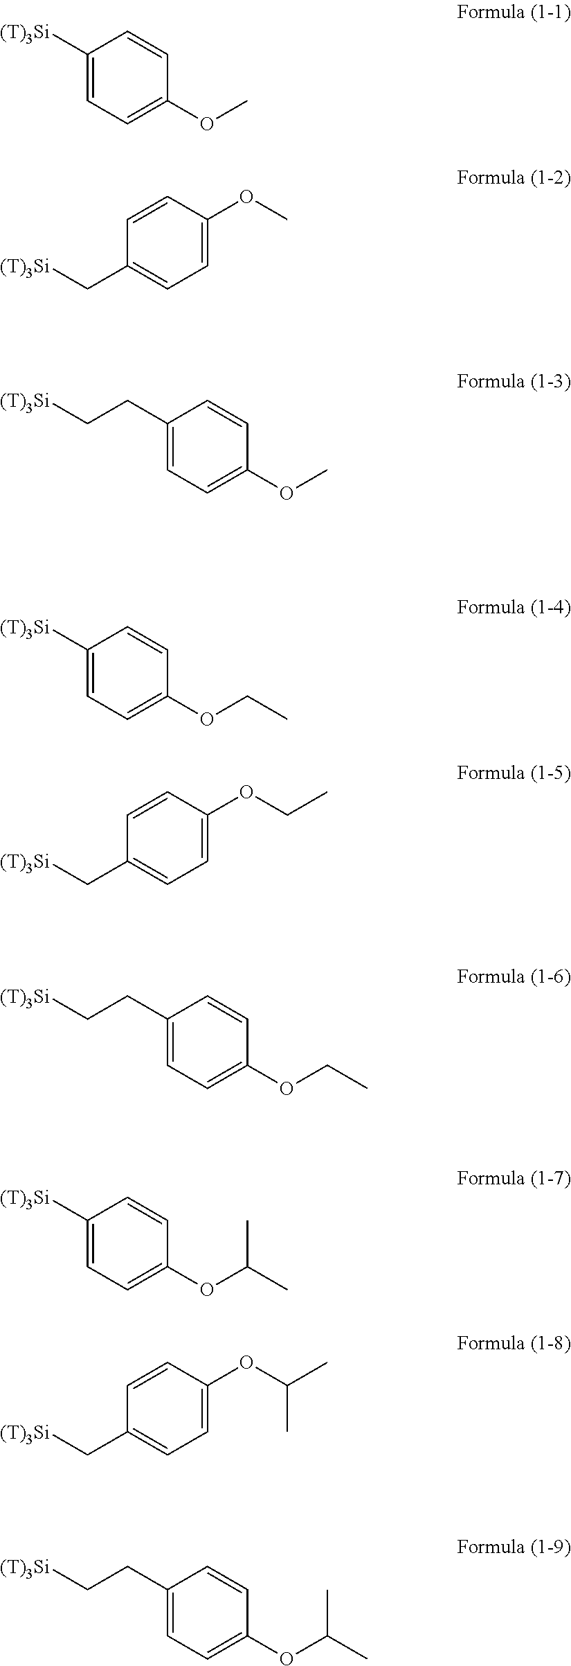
C1([(T)3Si])=CC=C(OC)C=C1.C1(C[(T)3Si])=CC=C(OC)C=C1.C1(CC[(T)3Si])=CC=C(OC)C=C1.C1([(T)3Si])=CC=C(OCC)C=C1.C1(C[(T)3Si])=CC=C(OCC)C=C1.C1(CC[(T)3Si])=CC=C(OCC)C=C1.C1([(T)3Si])=CC=C(OC(C)C)C=C1.C1(C[(T)3Si])=CC=C(OC(C)C)C=C1.C1(CC[(T)3Si])=CC=C(OC(C)C)C=C1
